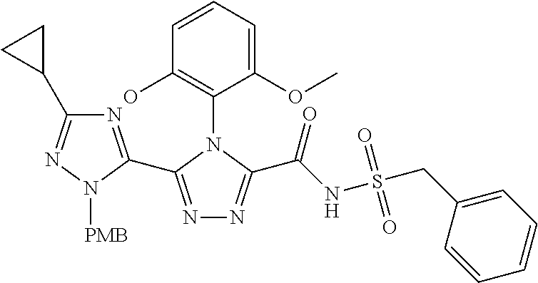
N1=C(C2=NC(C3CC3)=NN2[PMB])N(C2=C(O)C=CC=C2OC)C(C(NS(CC2=CC=CC=C2)(=O)=O)=O)=N1
